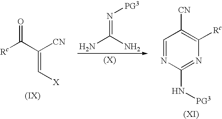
N(=C(N)N)[PG3].C1=NC(N[PG3])=NC([Rc])=C1[CN].[Rc]C(C([CN])=C[X])=O
